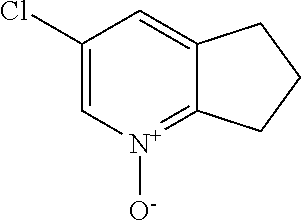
C1(Cl)=C[N+]([O-])=C2C(=C1)CCC2
